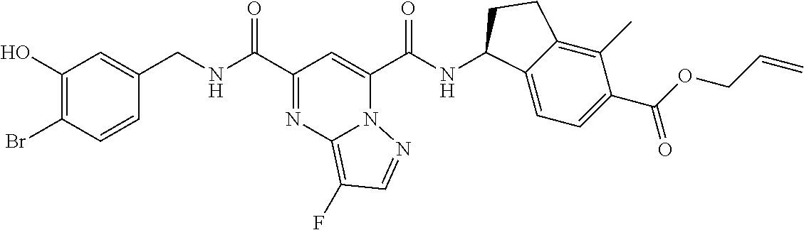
C1=CC(CNC(=O)C2=NC3=C(F)C=NN3C(C(=O)NC3C4=CC=C(C(=O)OCC=C)C(C)=C4CC3)=C2)=CC(O)=C1Br
